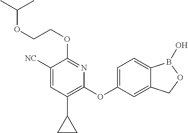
C1([NC])=CC(C2CC2)=C(OC2=CC=C3C(=C2)COB3O)N=C1OCCOC(C)C
